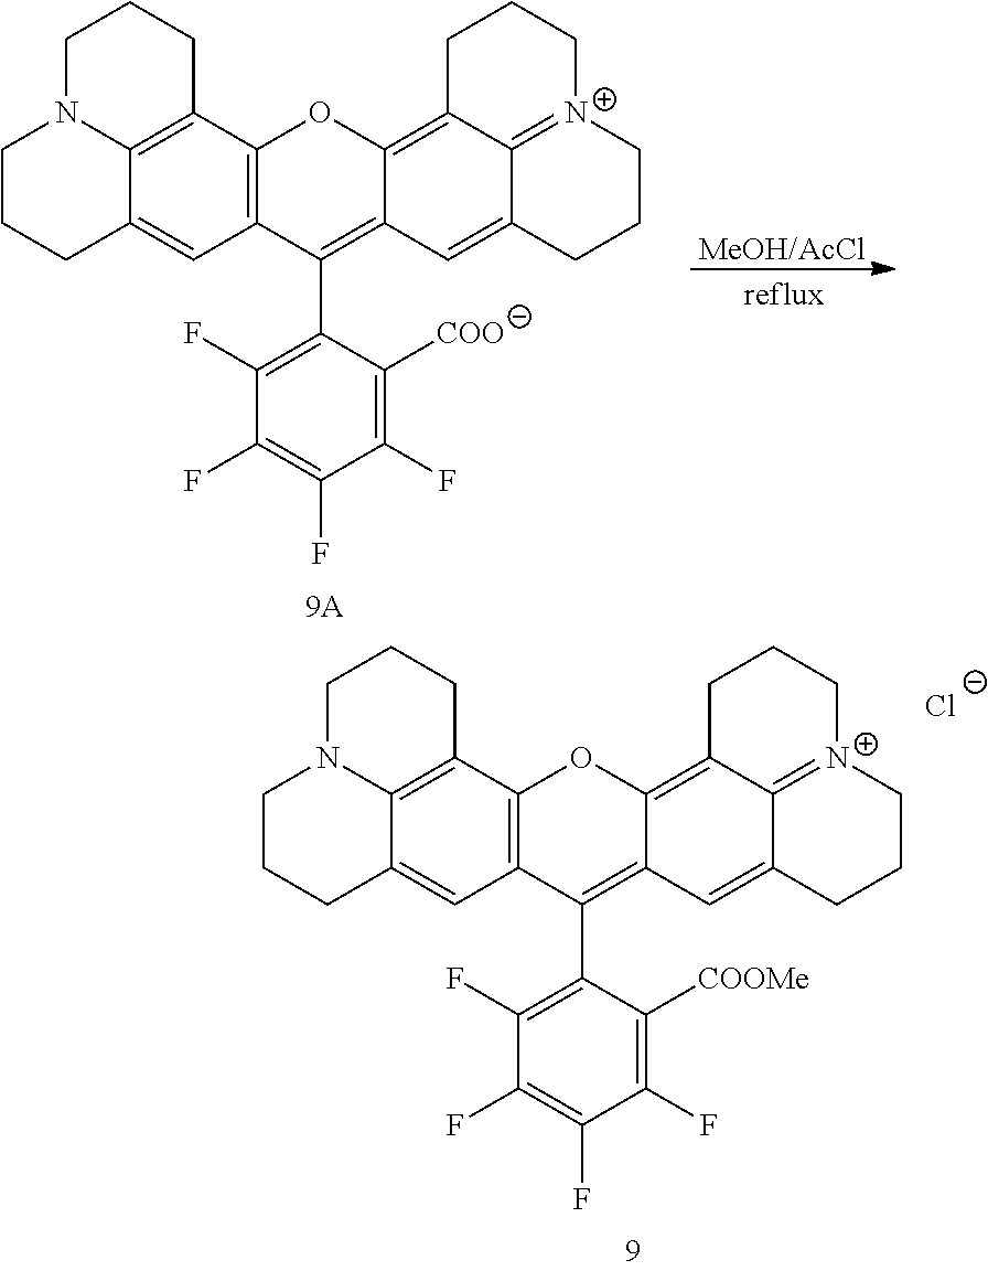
C12=C3C4=C(C=C1CCCN2CCC3)C(C1=C(F)C(F)=C(F)C(F)=C1[COO])=C1C(=C2C3=[N+](CCC2)CCCC3=C1)O4.[MeOH/AcCl].C12=C3C4=C(C=C1CCCN2CCC3)C(C1=C(F)C(F)=C(F)C(F)=C1[COOMe])=C1C(=C2C3=[N+](CCC2)CCCC3=C1)O4.[Cl-]
